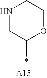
N1CC(*)OCC1
